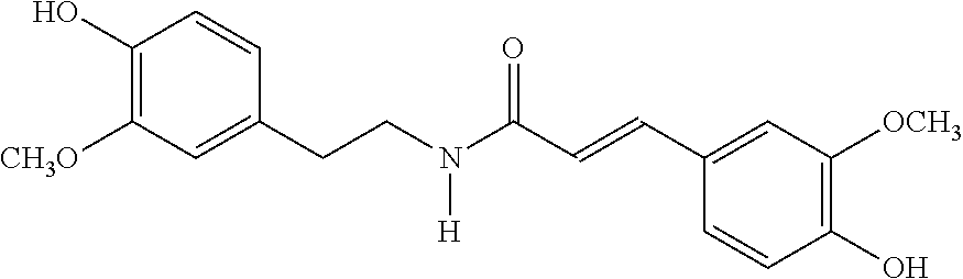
C1(O)=C([CH3O])C=C(CCN([H])C(=O)C=CC2=CC([OCH3])=C(O)C=C2)C=C1
